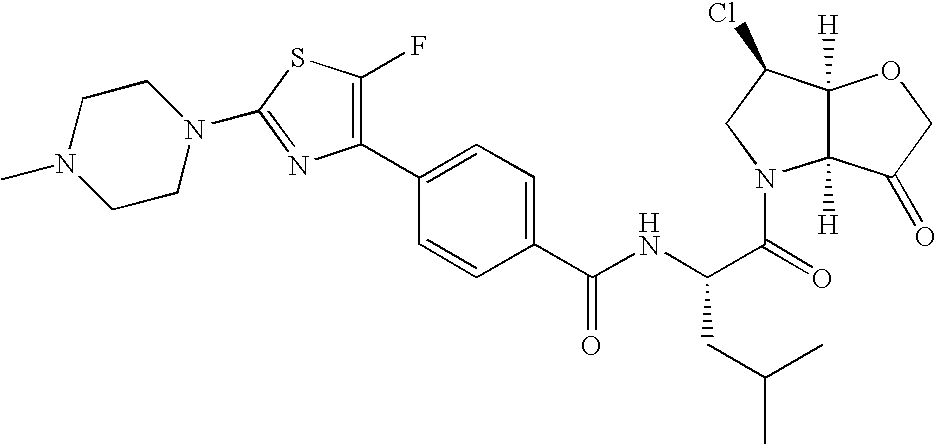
C1CN(C)CCN1C1=NC(C2=CC=C(C(NC(C(=O)N3C4([H])C([H])(C(Cl)C3)OCC4=O)CC(C)C)=O)C=C2)=C(F)S1
